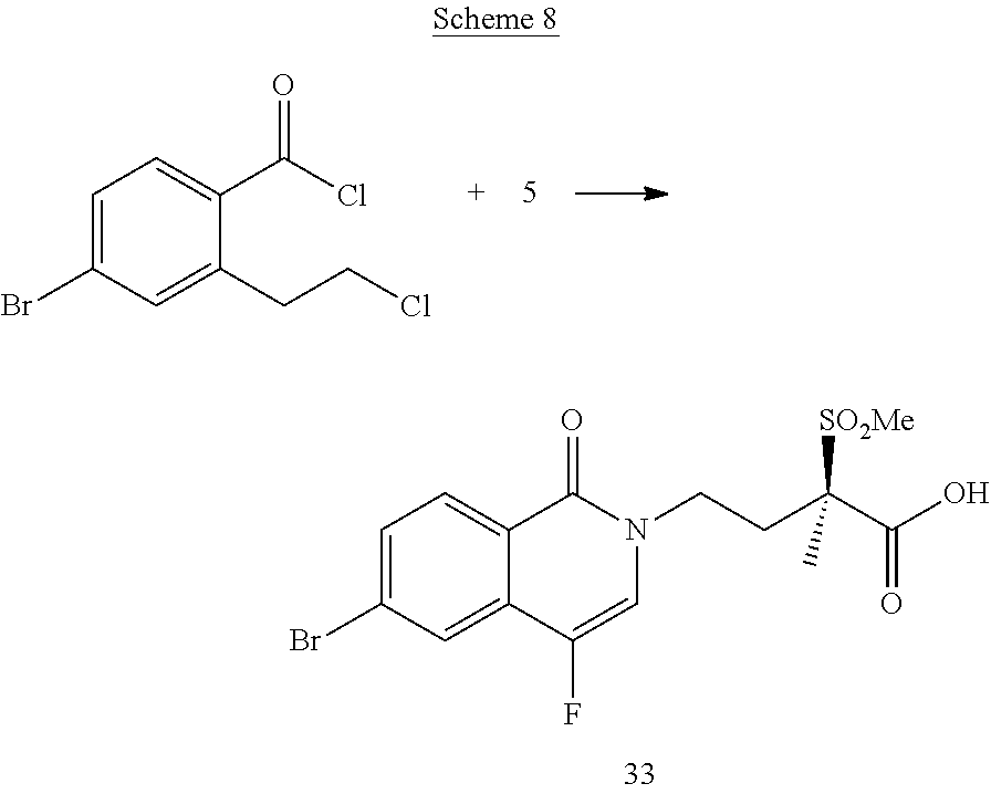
C(C1=CC=C(Br)C=C1CCCl)(=O)Cl.C1(=O)C2=CC=C(Br)C=C2C(F)=CN1CCC(C(O)=O)([SO2Me])C
